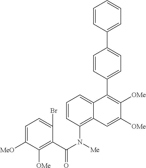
C1=CC(N(C(C2=C([OMe])C([MeO])=CC=C2Br)=O)[Me])=C2C(=C1)C(C1=CC=C(C3=CC=CC=C3)C=C1)=C([OMe])C([OMe])=C2
